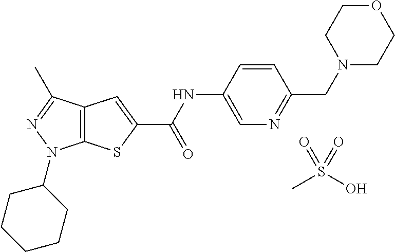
C12=C(SC(C(NC3=CN=C(CN4CCOCC4)C=C3)=O)=C1)N(C1CCCCC1)N=C2C.CS(O)(=O)=O
